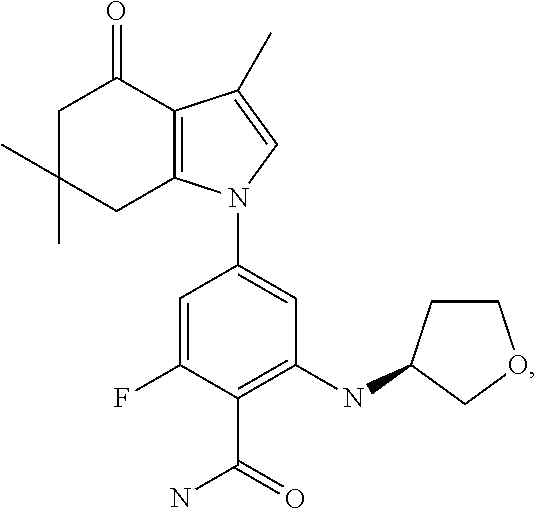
C1C(C)(C)CC2=C(C1=O)C(C)=CN2C1=CC(NC2CCOC2)=C(C(N)=O)C(F)=C1
